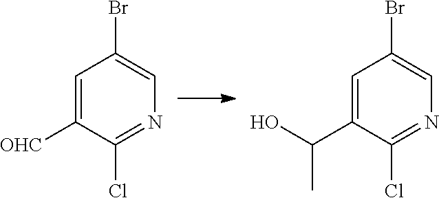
C1=C(C(O)C)C(Cl)=NC=C1Br.C1=C([OHC])C(Cl)=NC=C1Br
